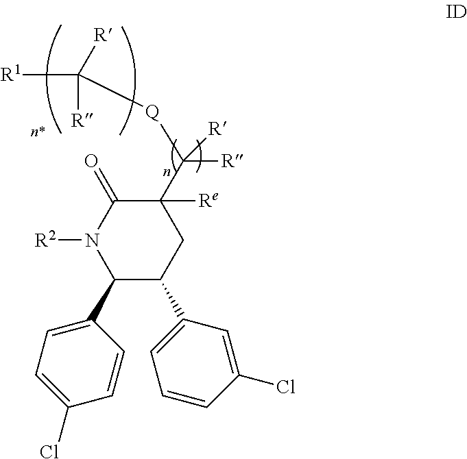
C1(C2=CC=C(Cl)C=C2)C(C2=CC=CC(Cl)=C2)CC(C([Q]C([R1])([R])[R])([R])[R])([Re])C(=O)N1[R2]
